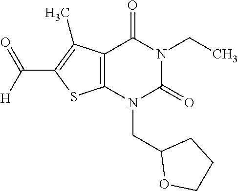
C12=C(N(CC3OCCC3)C(=O)N(CC)C1=O)SC(C([H])=O)=C2C
